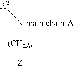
[N-main chain-A]([(CH2)n][Z])[R2]
